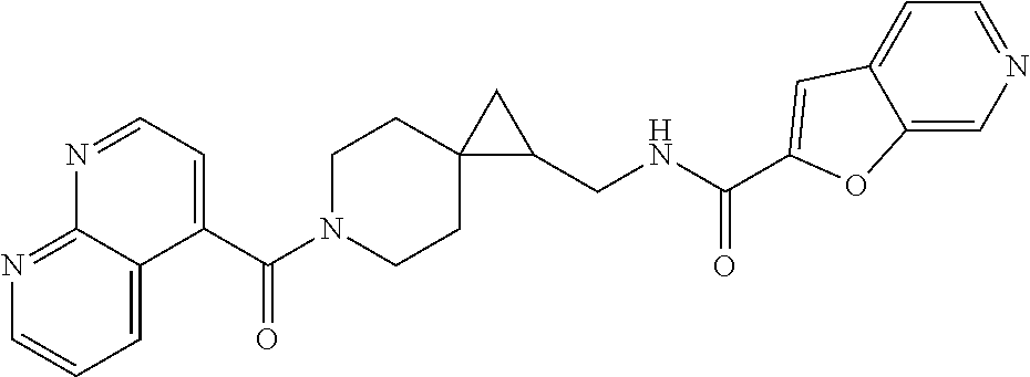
C1N(C(C2=CC=NC3=NC=CC=C23)=O)CCC2(C1)C(CNC(=O)C1=CC3=CC=NC=C3O1)C2
